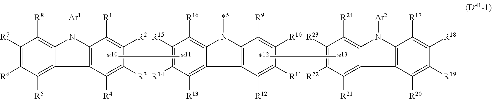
C1([R7])=C([R6])C([R5])=C2C(=C1[R8])N([Ar1])C1=C2C([R4])=C([R3])C([R2])=C1[R1].[*10][*11].C1([R15])=C([R14])C([R13])=C2C(=C1[R16])N([*5])C1=C2C([R12])=C([R11])C([R10])=C1[R9].[*12][*13].C1([R23])=C([R22])C([R21])=C2C(=C1[R24])N([Ar2])C1=C2C([R20])=C([R19])C([R18])=C1[R17]
